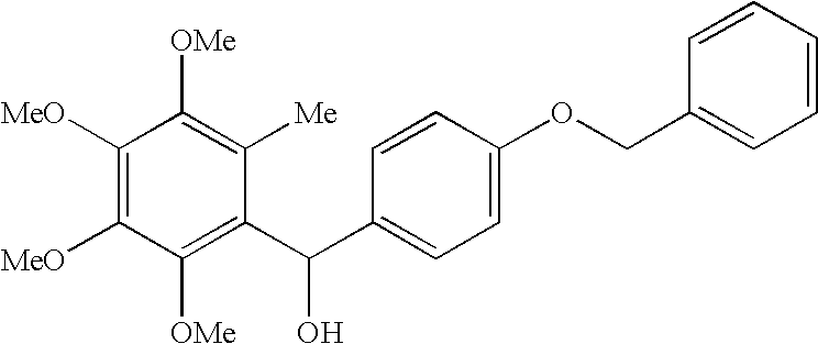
C1([OMe])=C(C(C2=CC=C(OCC3=CC=CC=C3)C=C2)O)C([Me])=C([OMe])C([MeO])=C1[MeO]
